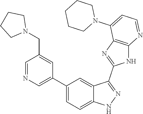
C1=NC=C(C2=CC=C3C(=C2)C(C2=NC4=C(N2)N=CC=C4N2CCCCC2)=NN3)C=C1CN1CCCC1
